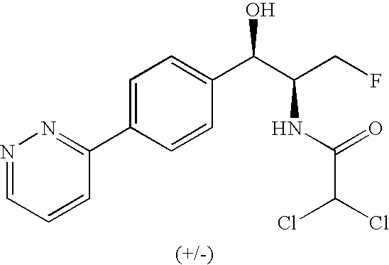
C1=C(C2=NN=CC=C2)C=CC(C(C(CF)NC(=O)C(Cl)Cl)O)=C1
